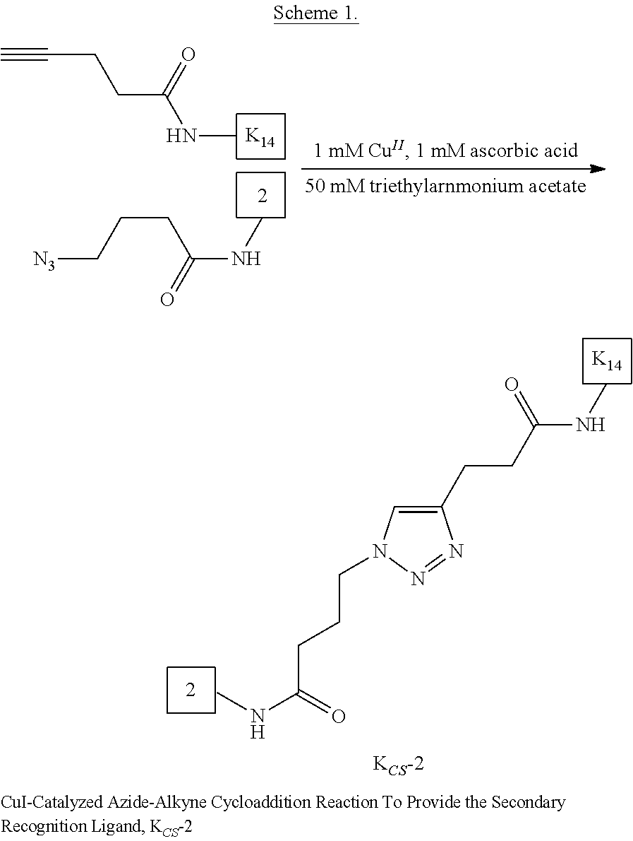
C#CCCC(NC)=O.[K14].[N3]CCCC(NC)=O.C1(CCC(NC)=O)=CN(CCCC(NC)=O)N=N1.[K14]
